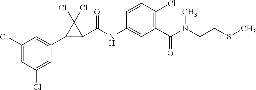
C1(Cl)=CC(Cl)=CC(C2C(C(NC3=CC(C(N(C)CCSC)=O)=C(Cl)C=C3)=O)C2(Cl)Cl)=C1
